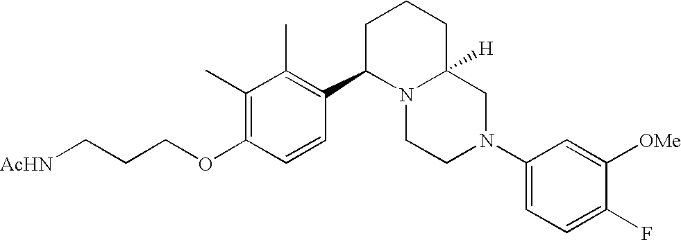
C1(C)=C(OCCC[AcHN])C=CC(C2N3C([H])(CCC2)CN(C2=CC=C(F)C([OMe])=C2)CC3)=C1C
